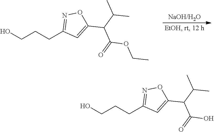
OCCCC1=NOC(C(C(OCC)=O)C(C)C)=C1.OCCCC1=NOC(C(C(O)=O)C(C)C)=C1
